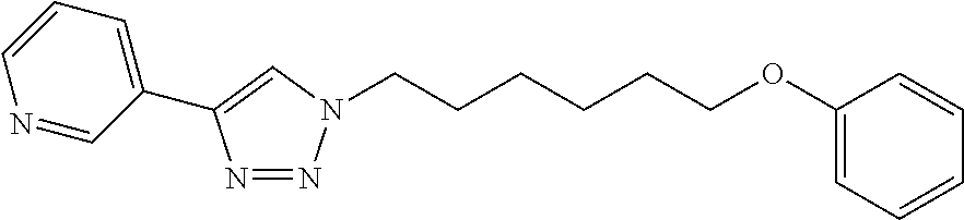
C1(OCCCCCCN2N=NC(C3=CC=CN=C3)=C2)=CC=CC=C1
